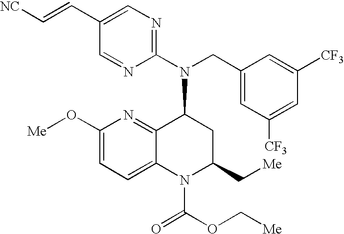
C1(C=C[NC])=CN=C(N(CC2=CC([CF3])=CC([CF3])=C2)C2C3=NC(O[Me])=CC=C3N(C(=O)OC[Me])C(C[Me])C2)N=C1
